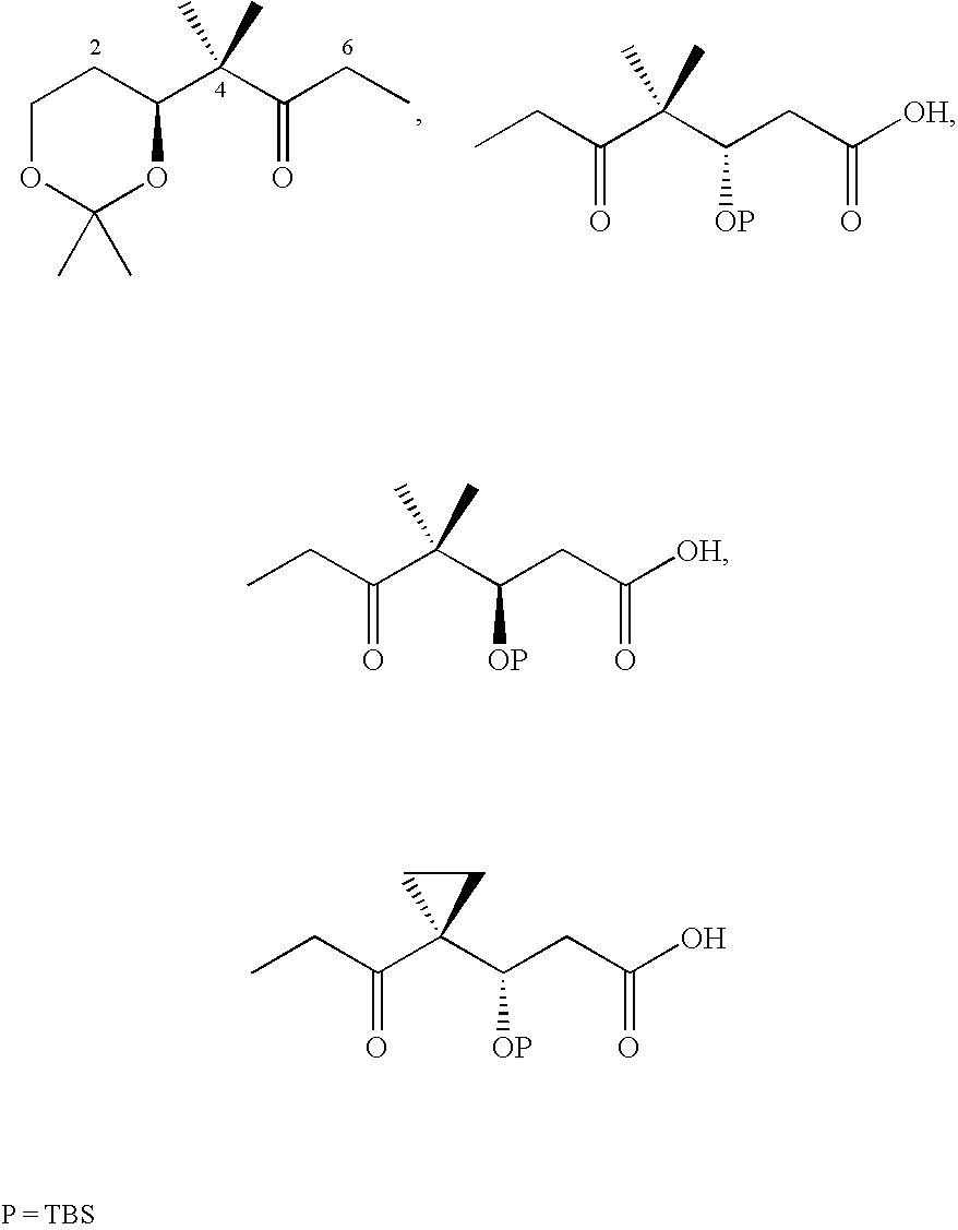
C1OC(C)(C)OC(C(C(CC)=O)(C)C)C1.CCC(C(C(CC([OH])=O)[OP])(C)C)=O.CCC(C(C(CC([OH])=O)[OP])(C)C)=O.CCC(C1(C(CC(O)=O)[OP])CC1)=O
